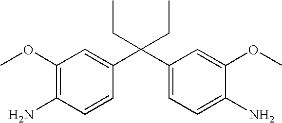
C(C1=CC=C(N)C(OC)=C1)(C1=CC(OC)=C(N)C=C1)(CC)CC
